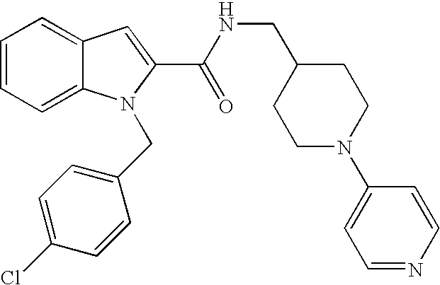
C1=C2C(=CC=C1)N(CC1=CC=C(Cl)C=C1)C(C(=O)NCC1CCN(C3=CC=NC=C3)CC1)=C2
